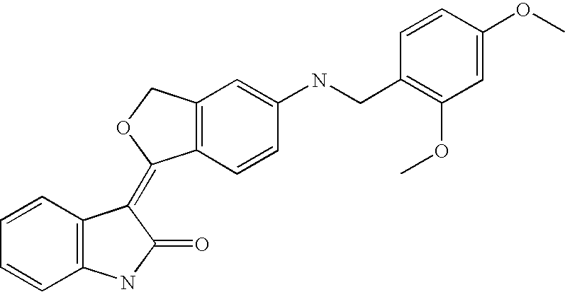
C12=C(COC1=C1C3=C(NC1=O)C=CC=C3)C=C(NCC1=C(OC)C=C(OC)C=C1)C=C2
